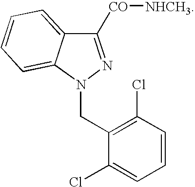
C1([CO][NHCH3])=NN(CC2=C(Cl)C=CC=C2Cl)C2=CC=CC=C12
